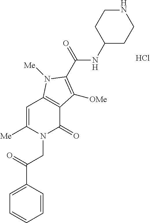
C1=CC(C(=O)CN2C(=O)C3=C(C=C2[Me])N([Me])C(C(=O)NC2CCNCC2)=C3[OMe])=CC=C1.Cl
